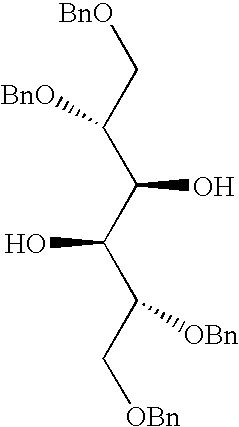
C(C(C(O)C(C[OBn])[OBn])O)(C[BnO])[BnO]
